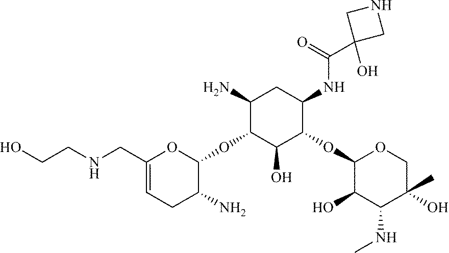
C1(CNCCO)=CCC(N)C(OC2C(N)CC(NC(=O)C3(O)CNC3)C(OC3C(O)C(NC)C(C)(O)CO3)C2O)O1
